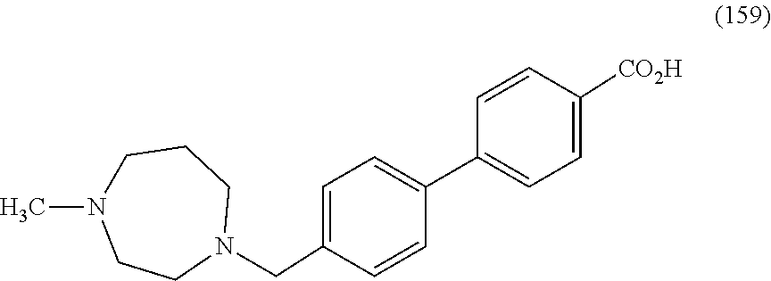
C1=C(CN2CCCN(C)CC2)C=CC(C2=CC=C([CO2H])C=C2)=C1
